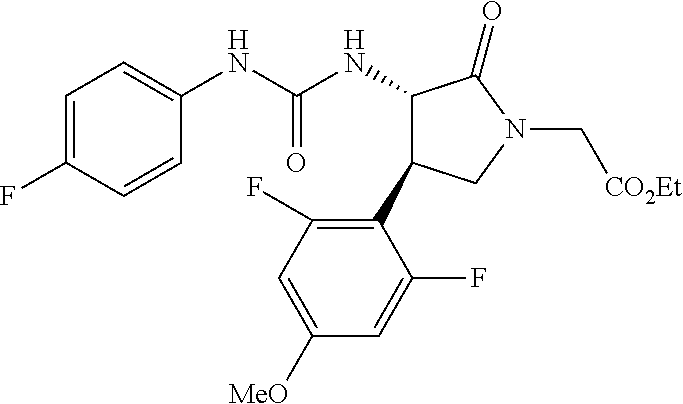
C1=C(F)C=CC(NC(NC2C(C3=C(F)C=C([OMe])C=C3F)CN(C[CO2Et])C2=O)=O)=C1
